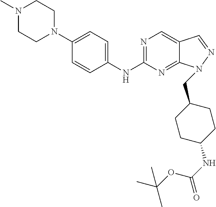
N1=C(NC2=CC=C(N3CCN(C)CC3)C=C2)N=C2C(=C1)C=NN2CC1CCC(NC(=O)OC(C)(C)C)CC1
